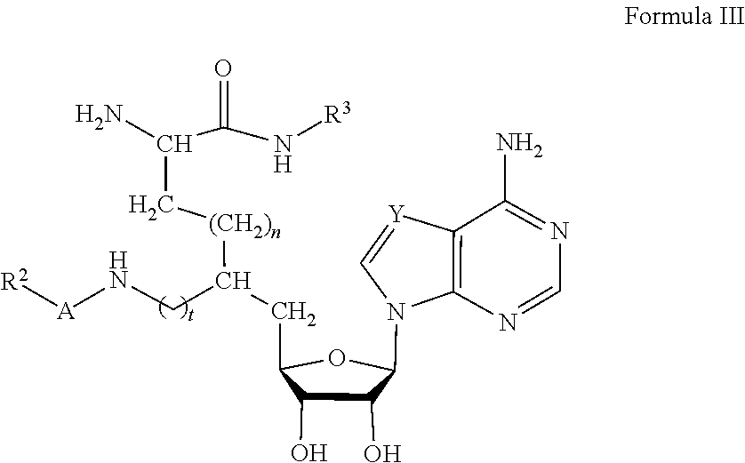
C1=NC2=C([Y]=CN2C2C(O)C(O)C(CC(CN[A][R2])[(CH2)n]CC(N)C(=O)N[R3])O2)C(N)=N1
